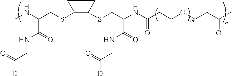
C1(SCC(NC)C(=O)NCC([D])=O)C(SCC(NC(CCOCCC(C)=O)=O)C(=O)NCC([D])=O)CC1
